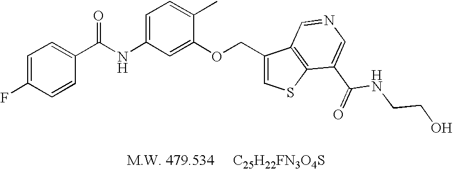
C1=C(F)C=CC(C(NC2=CC=C(C)C(OCC3=CSC4=C3C=NC=C4C(=O)NCCO)=C2)=O)=C1
